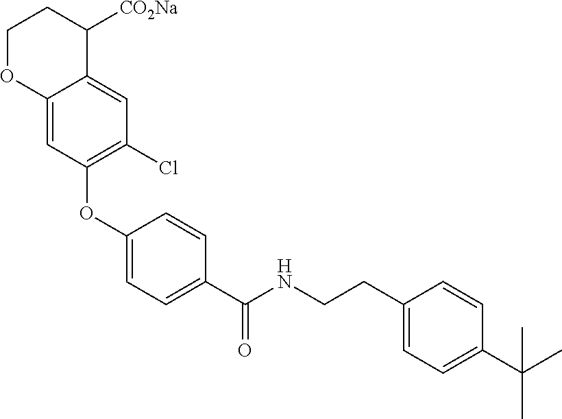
C1(OC2=C(Cl)C=C3C(=C2)OCCC3[CO2Na])=CC=C(C(NCCC2=CC=C(C(C)(C)C)C=C2)=O)C=C1
